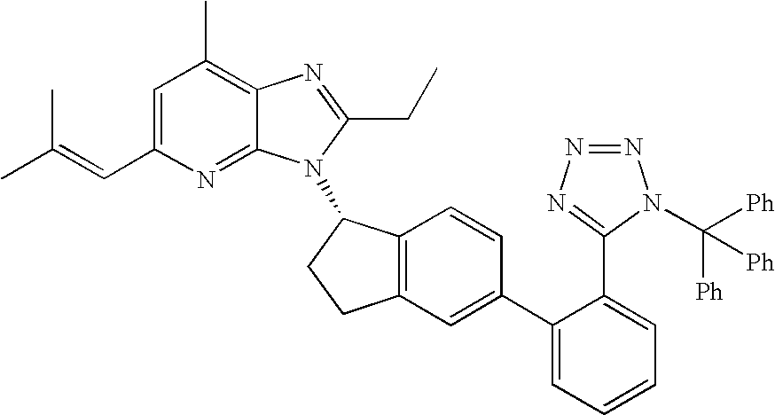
C1=C(C=C(C)C)N=C2C(=C1C)N=C(CC)N2C1C2=C(CC1)C=C(C1=CC=CC=C1C1=NN=NN1C([Ph])([Ph])[Ph])C=C2
